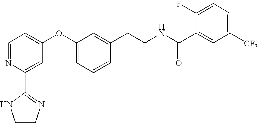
C1=NC(C2=NCCN2)=CC(OC2=CC=CC(CCNC(C3=CC([CF3])=CC=C3F)=O)=C2)=C1
